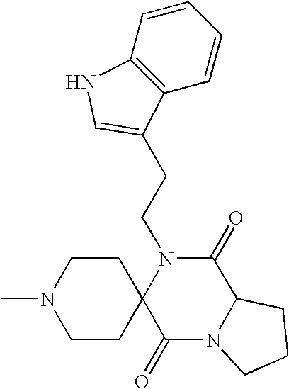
N1(C)CCC2(CC1)C(=O)N1C(C(=O)N2CCC2=CNC3=C2C=CC=C3)CCC1
